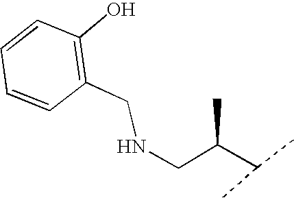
N(CC(C(C)C)C)CC1=C(O)C=CC=C1
